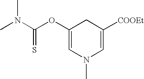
C1(OC(N(C)C)=S)=CN(C)C=C([COOEt])C1
